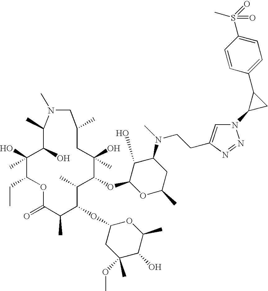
O1C(=O)C(C)C(OC2CC(OC)(C)C(O)C(C)O2)C(C)C(OC2OC(C)CC(N(CCC3=CN(C4CC4C4=CC=C(S(=O)(C)=O)C=C4)N=N3)C)C2O)C(O)(C)CC(C)CN(C)C(C)C(O)C(O)(C)C1CC
